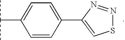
C1(C(C)C)=CC=C(C2=CSN=N2)C=C1
